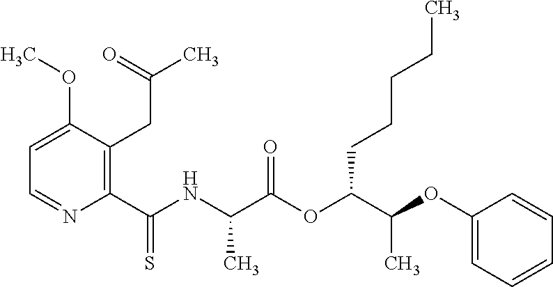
C1=C(OC)C(CC(=O)C)=C(C(NC(C(OC(C(OC2=CC=CC=C2)C)CCCCC)=O)C)=S)N=C1
